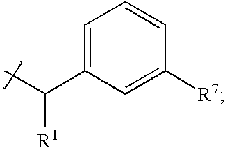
C1=C(C(C)[R1])C=C([R7])C=C1
